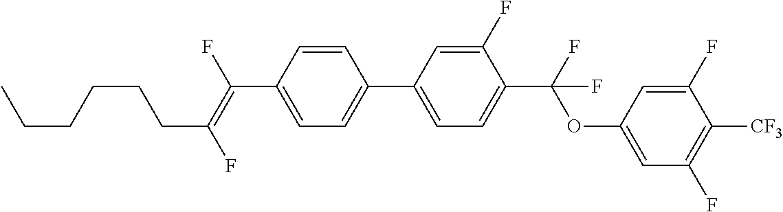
C(C1=CC=C(C2=CC=C(C(OC3=CC(F)=C([CF3])C(F)=C3)(F)F)C(F)=C2)C=C1)(=C(F)CCCCCC)F
